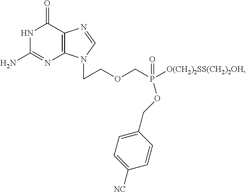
N1C(N)=NC2=C(C1=O)N=CN2CCOCP([O(CH2)2SS(CH2)2OH])(=O)OCC1=CC=C([NC])C=C1
